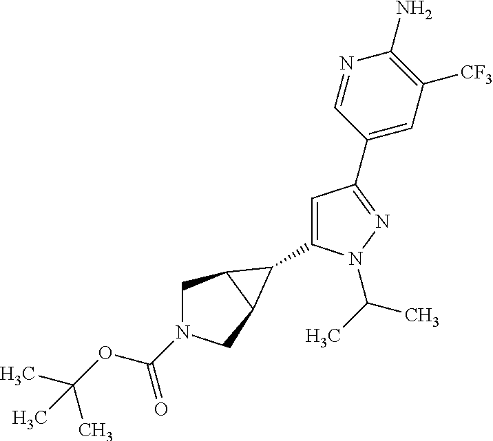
C1(C2=NN(C(C)C)C(C3C4CN(C(OC(C)(C)C)=O)CC43)=C2)=CC([CF3])=C(N)N=C1
